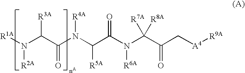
N(C(C(N(C(C(N(C(C(C[A4][R9A])=O)([R7A])[R8A])[R6A])=O)[R5A])[R4A])=O)[R3A])([R1A])[R2A]
